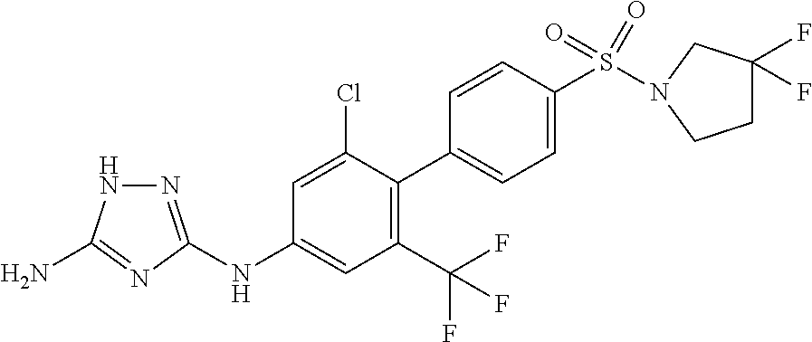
N(C1=CC(C(F)(F)F)=C(C2=CC=C(S(=O)(=O)N3CC(F)(F)CC3)C=C2)C(Cl)=C1)C1=NNC(N)=N1
